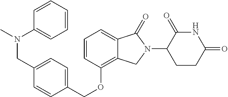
C(OC1=C2C(=CC=C1)C(=O)N(C1C(=O)NC(=O)CC1)C2)C1=CC=C(CN(C2=CC=CC=C2)C)C=C1
